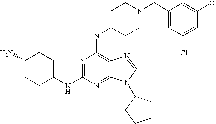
C1(N)CCC(NC2=NC(NC3CCN(CC4=CC(Cl)=CC(Cl)=C4)CC3)=C3C(=N2)N(C2CCCC2)C=N3)CC1
